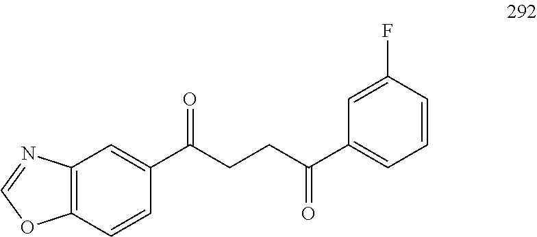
C12=C(C=CC(C(CCC(C3=CC=CC(F)=C3)=O)=O)=C1)OC=N2
